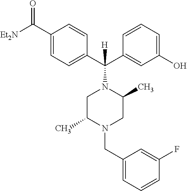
O=C(C1=CC=C(C(C2=CC(O)=CC=C2)(N2C(C)CN(CC3=CC=CC(F)=C3)C(C)C2)[H])C=C1)[Et2N]
